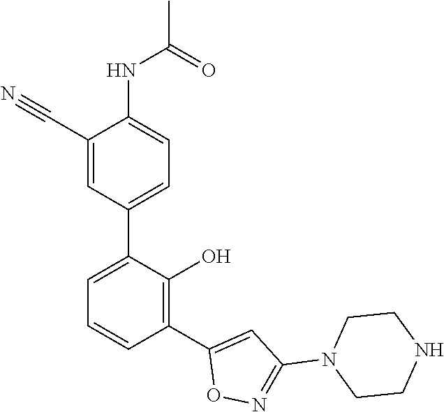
C1(C#N)=CC(C2=CC=CC(C3=CC(N4CCNCC4)=NO3)=C2O)=CC=C1NC(C)=O
